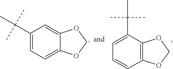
C1(C(C)(C)C)=CC=C2C(=C1)OCO2.C1=C(C(C)(C)C)C2=C(C=C1)OCO2
